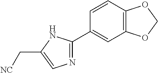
C1=CC2=C(C=C1C1=NC=C(C[NC])N1)OCO2
